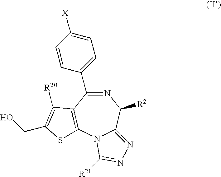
N1=C(C2=CC=C([X])C=C2)C2=C(N3C(=NN=C3[R21])C1[R2])SC(CO)=C2[R20]
